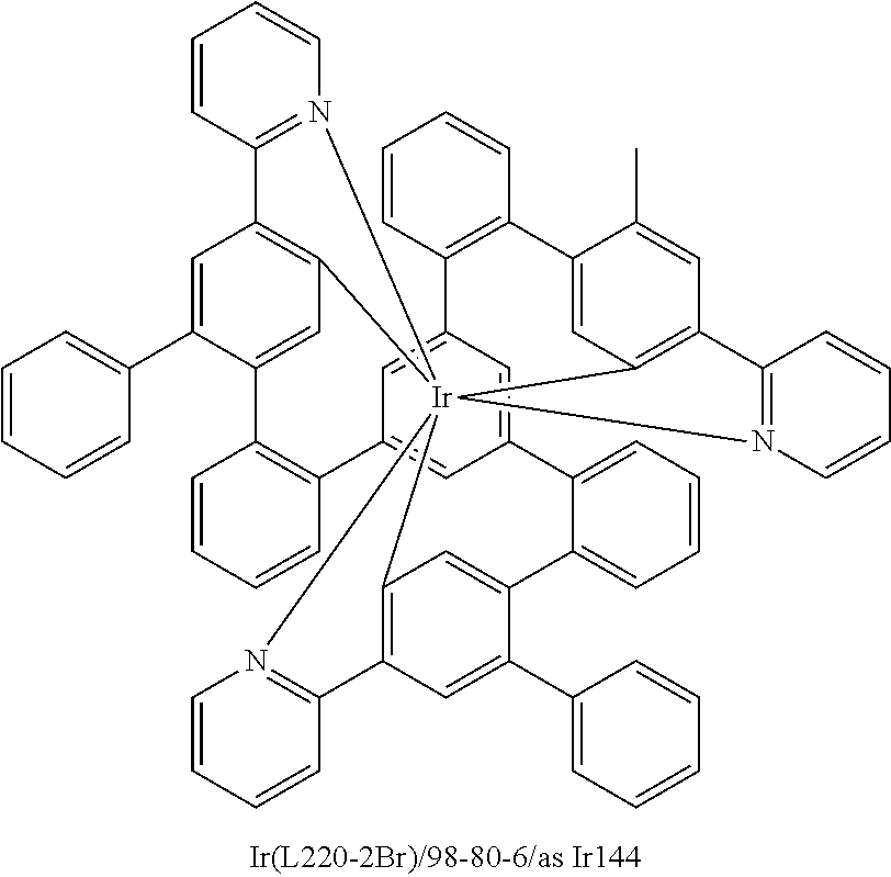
C1=CC2=C(C=C1)C1=CC3=C(C=C1C)C1=N(C=CC=C1)[Ir]3145C3=C(C=C(C6=CC=CC=C6)C(=C3)C3=CC=CC=C3C3=CC2=CC(=C3)C2=C(C=CC=C2)C2=CC1=C(C=C2C1=CC=CC=C1)C1=N4C=CC=C1)C1=N5C=CC=C1
